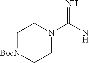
N1(C(N)=N)CC[BocN]CC1
